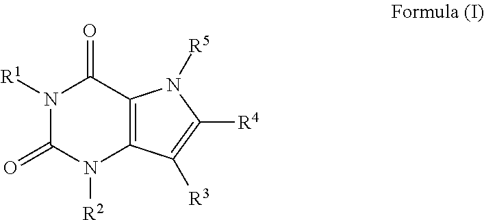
N1([R1])C(=O)N([R2])C2=C(C1=O)N([R5])C([R4])=C2[R3]
